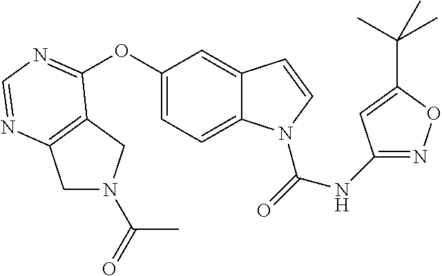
O(C1=CC=C2C(=C1)C=CN2C(=O)NC1=NOC(C(C)(C)C)=C1)C1=NC=NC2=C1CN(C(=O)C)C2
